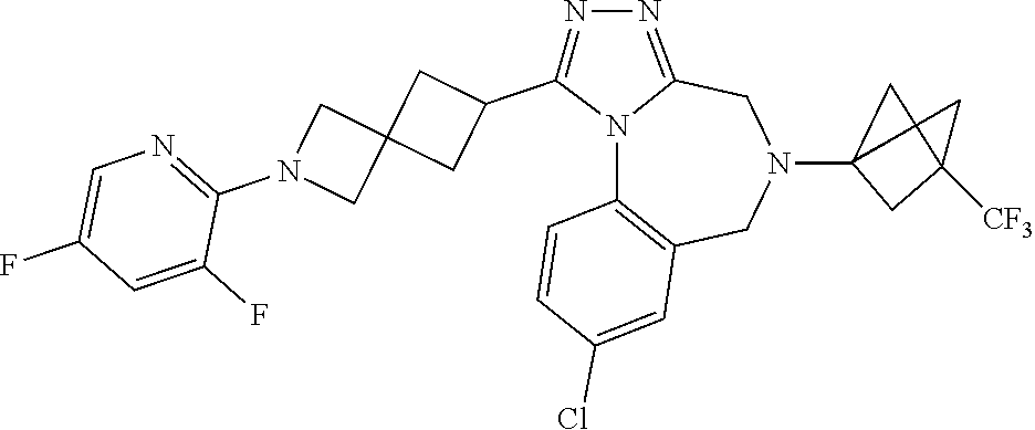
N12C3=C(CN(C4CC(C)([CF3])C4)CC1=NN=C2C1CC2(C1)CN(C1=NC=C(F)C=C1F)C2)C=C(Cl)C=C3
